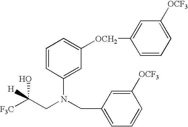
C1=CC(N(CC2=CC=CC([OCF3])=C2)CC([H])(O)[F3C])=CC([OCH2]C2=CC([OCF3])=CC=C2)=C1
